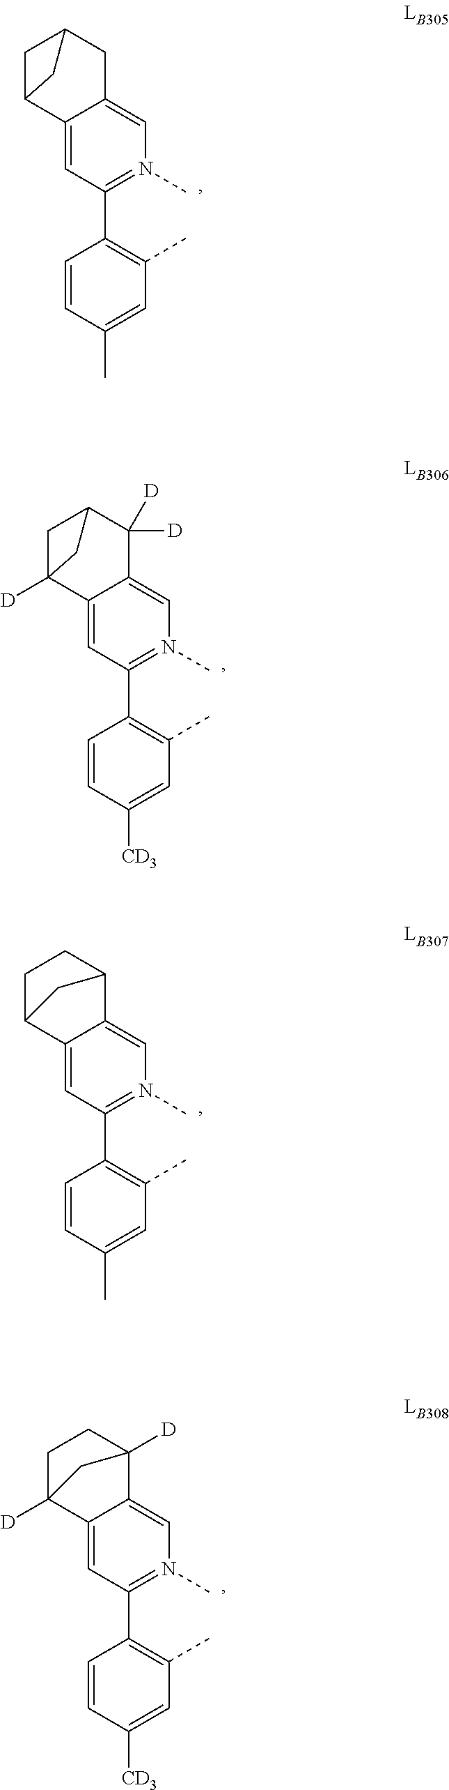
C1=CC(C)=CC(C)=C1C1=N(C)C=C2C(=C1)C1CC(C2)C1.C1=CC([CD3])=CC(C)=C1C1=N(C)C=C2C(=C1)C1([D])CC(C2([D])[D])C1.C1=CC(C)=CC(C)=C1C1=N(C)C=C2C(=C1)C1CCC2C1.C1=CC([CD3])=CC(C)=C1C1=N(C)C=C2C(=C1)C1([D])CCC2([D])C1
